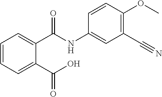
C1(NC(C2=CC=CC=C2C(O)=O)=O)=CC(C#N)=C(OC)C=C1
